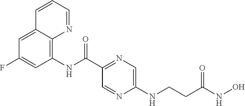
C12=CC(F)=CC(NC(C3=NC=C(NCCC(NO)=O)N=C3)=O)=C1N=CC=C2
